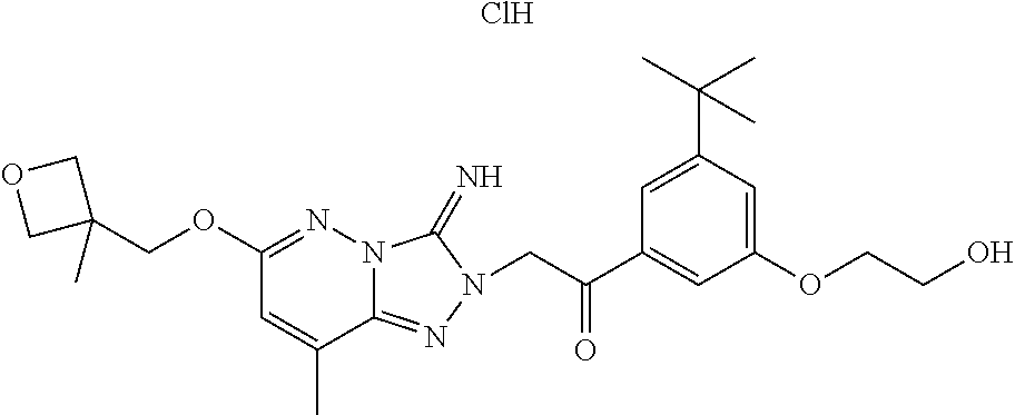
C(OC1=NN2C(=NN(CC(C3=CC(OCCO)=CC(C(C)(C)C)=C3)=O)C2=N)C(C)=C1)C1(C)COC1.Cl
